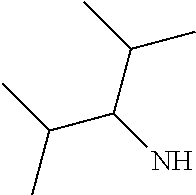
C(C)(C)C(N)C(C)C
